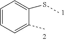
C1=CC=C(SC)C(C)=C1
